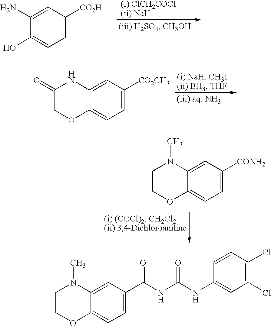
C1=C([CO2H])C=C(N)C(O)=C1.C1=C([CO2CH3])C=C2C(=C1)OCC(=O)N2.C1=C([CONH2])C=C2C(=C1)OCCN2C.C1=C(C(NC(NC2=CC(Cl)=C(Cl)C=C2)=O)=O)C=C2C(=C1)OCCN2C
